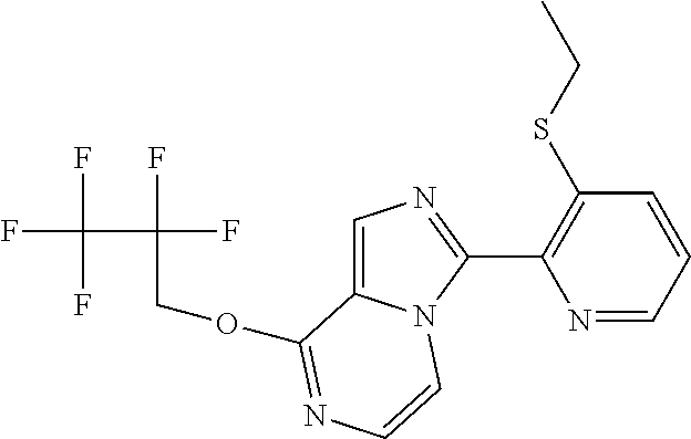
O(C1=NC=CN2C1=CN=C2C1=C(SCC)C=CC=N1)CC(F)(F)C(F)(F)F
